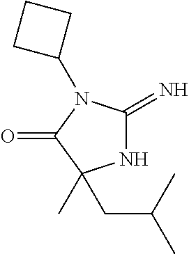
N1C(=N)N(C2CCC2)C(=O)C1(C)CC(C)C
